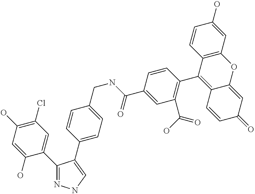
C1=C(C2=NNC=C2C2=CC=C(CNC(=O)C3=CC(C(=O)O)=C(C4=C5C(=CC(=O)C=C5)OC5=C4C=CC(O)=C5)C=C3)C=C2)C(O)=CC(O)=C1Cl
